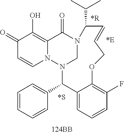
C1(=O)C=CN2C(=C1O)C(=O)N1CN2C(C2=CC=CC=C2)C2=CC=CC(F)=C2OCC=CC1C(C)C
